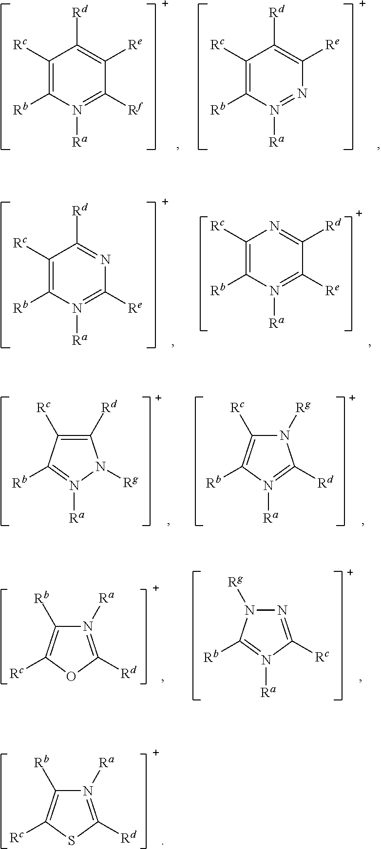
C1([Rc])=C([Rb])N([Ra])=C([Rf])C([Re])=C1[Rd].C1([Rc])=C([Rb])N([Ra])=NC([Re])=C1[Rd].C1([Rc])=C([Rb])N([Ra])=C([Re])C([Rd])=N1.C1([Rc])=C([Rb])N([Ra])=C([Re])N=C1[Rd].[Ra]N1=C([Rb])C([Rc])=C([Rd])N1[Rg].[Ra]N1=C([Rd])N([Rg])C([Rc])=C1[Rb].O1C([Rd])=N([Ra])C([Rb])=C1[Rc].[Ra]N1=C([Rb])N([Rg])N=C1[Rc].S1C([Rd])=N([Ra])C([Rb])=C1[Rc]
